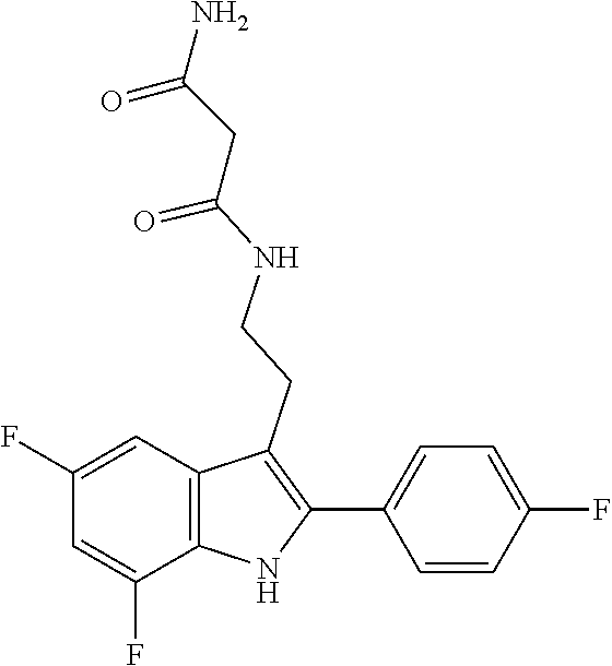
N(CCC1=C(C2=CC=C(F)C=C2)NC2=C1C=C(F)C=C2F)C(CC(=O)N)=O
